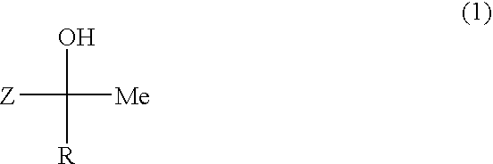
OC([Me])([R])[Z]
